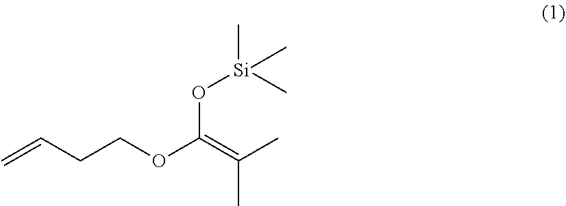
C(COC(=C(C)C)O[Si](C)(C)C)C=C
